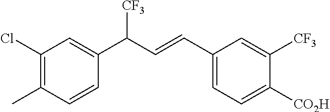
C1(C(C=CC2=CC=C([CO2H])C([CF3])=C2)[CF3])=CC(Cl)=C(C)C=C1
